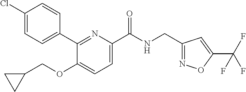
C1(C2=CC=C(Cl)C=C2)=NC(C(NCC2=NOC(C(F)(F)F)=C2)=O)=CC=C1OCC1CC1
